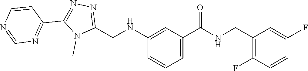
N1=C(CNC2=CC(C(=O)NCC3=C(F)C=CC(F)=C3)=CC=C2)N(C)C(C2=NC=NC=C2)=N1
